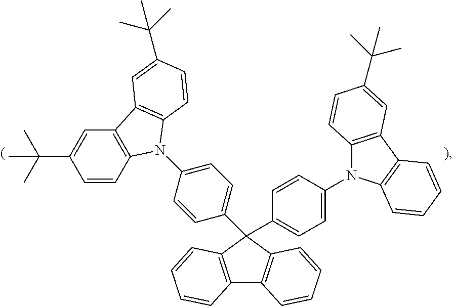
C12=C(C(C3=CC=C(N4C5=C(C=C(C(C)(C)C)C=C5)C5=C4C=CC(C(C)(C)C)=C5)C=C3)(C3=CC=C(N4C5=C(C6=C4C=CC=C6)C=C(C(C)(C)C)C=C5)C=C3)C3=C1C=CC=C3)C=CC=C2
